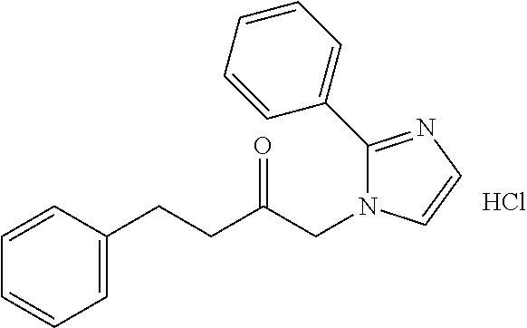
C1=C(CCC(CN2C(C3=CC=CC=C3)=NC=C2)=O)C=CC=C1.Cl
